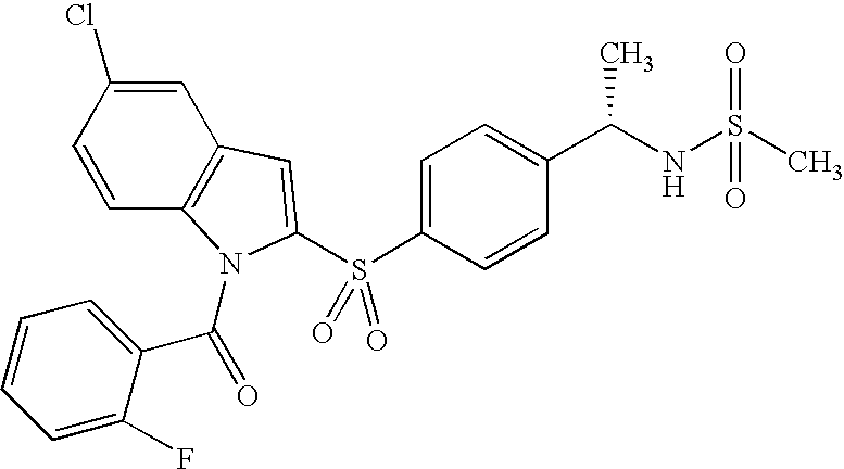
C1=CC2=C(C=C1Cl)C=C(S(C1=CC=C(C(NS(C)(=O)=O)C)C=C1)(=O)=O)N2C(C1=CC=CC=C1F)=O
